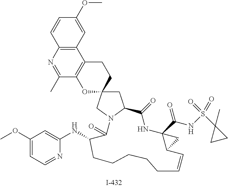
C1=CC2=C(C=C1OC)C1=C(C(C)=N2)OC2(CC1)CC1N(C2)C(=O)C(NC2=CC(OC)=CC=N2)CCCCCC=CC2C(C(NS(C3(C)CC3)(=O)=O)=O)(NC1=O)C2
